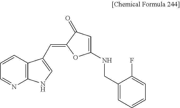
C1=NC2=C(C=C1)C(C=C1OC(NCC3=CC=CC=C3F)=CC1=O)=CN2
